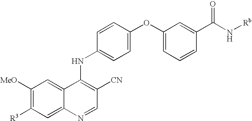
C1([MeO])=C([R3])C=C2C(=C1)C(NC1=CC=C(OC3=CC=CC(C(N[Rb])=O)=C3)C=C1)=C([CN])C=N2
